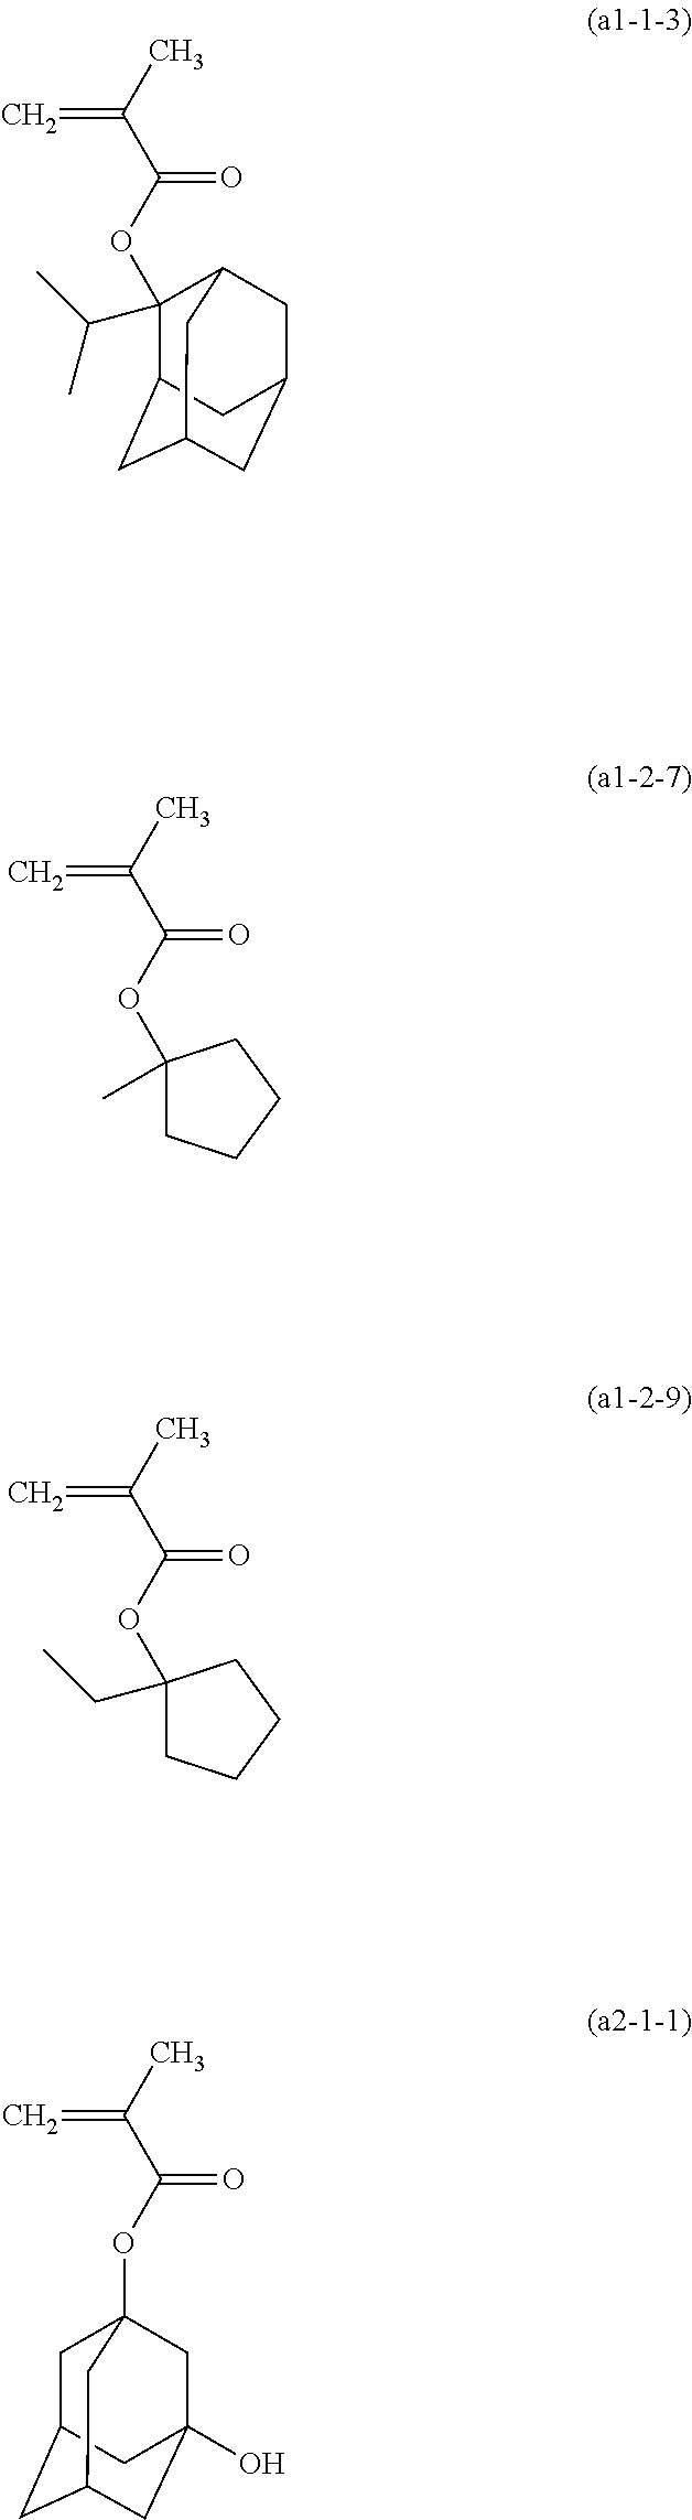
C=C(C)C(OC1(C(C)C)C2CC3CC(CC1C3)C2)=O.C=C(C)C(OC1(C)CCCC1)=O.C=C(C)C(OC1(CC)CCCC1)=O.C=C(C)C(OC12CC3CC(CC(O)(C1)C3)C2)=O
